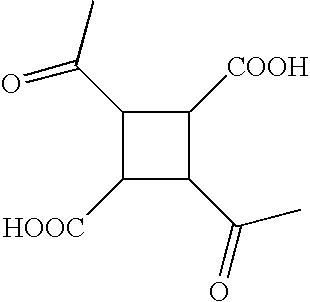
C1(C(C)=O)C([HOOC])C(C(=O)C)C1[COOH]
